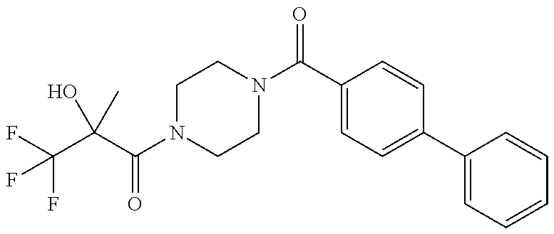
FC(C(C(N1CCN(C(C2=CC=C(C3=CC=CC=C3)C=C2)=O)CC1)=O)(O)C)(F)F
